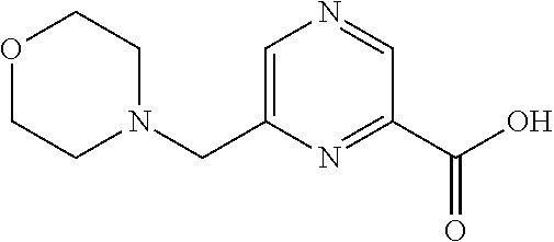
O1CCN(CC2=CN=CC(C(=O)O)=N2)CC1
